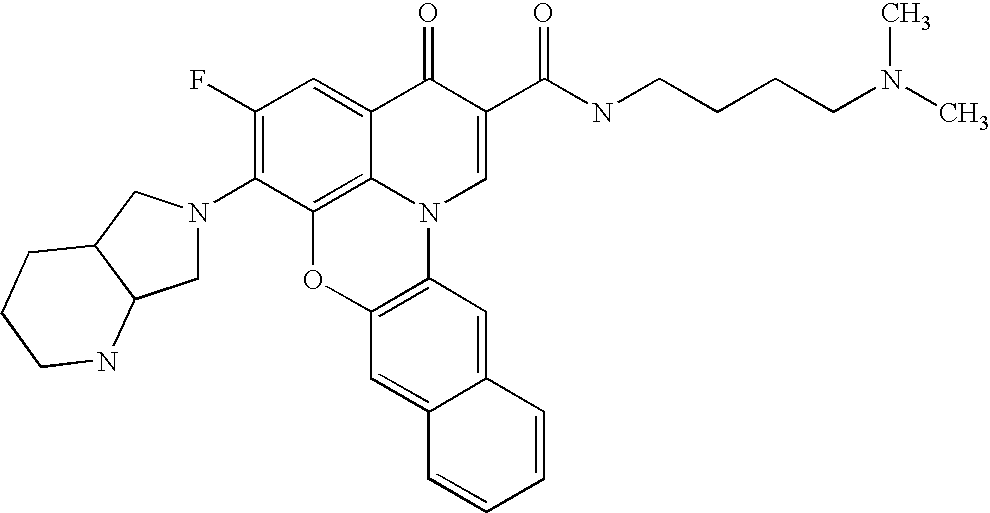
C1(F)=C(N2CC3C(C2)CCCN3)C2=C3C(=C1)C(=O)C(C(=O)NCCCCN(C)C)=CN3C1=C(O2)C=C2C(=C1)C=CC=C2
